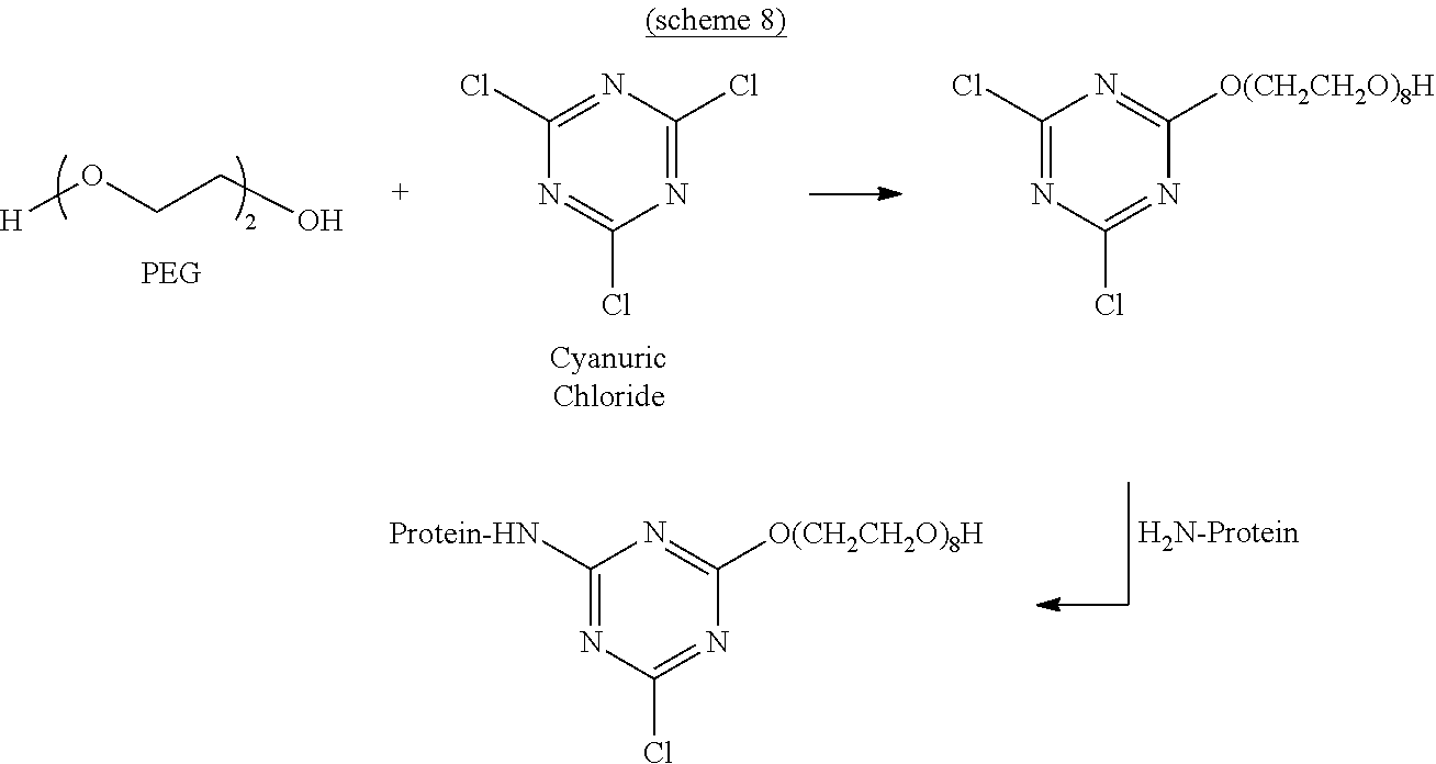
N1=C(Cl)N=C(Cl)N=C1Cl.[H]OCCO.N1=C(Cl)N=C(Cl)N=C1[O(CH2CH2O)8H].[H2N-Protein].N1=C(Cl)N=C([Protein-HN])N=C1[O(CH2CH2O)8H]
